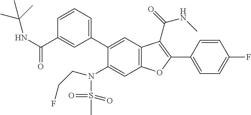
C1=CC(C2=C(C(=O)NC)C3=C(C=C(N(S(C)(=O)=O)CCF)C(C4=CC=CC(C(NC(C)(C)C)=O)=C4)=C3)O2)=CC=C1F
